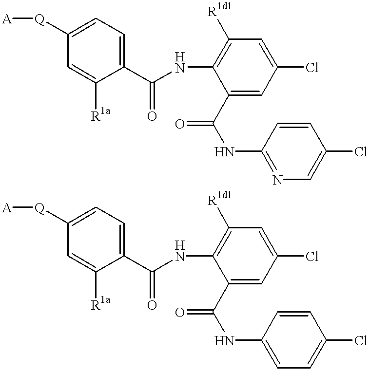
[A][Q]C1=CC=C(C(NC2=C([R1d1])C=C(Cl)C=C2C(NC2=NC=C(Cl)C=C2)=O)=O)C([R1a])=C1.[A][Q]C1=CC=C(C(NC2=C([R1d1])C=C(Cl)C=C2C(NC2=CC=C(Cl)C=C2)=O)=O)C([R1a])=C1
